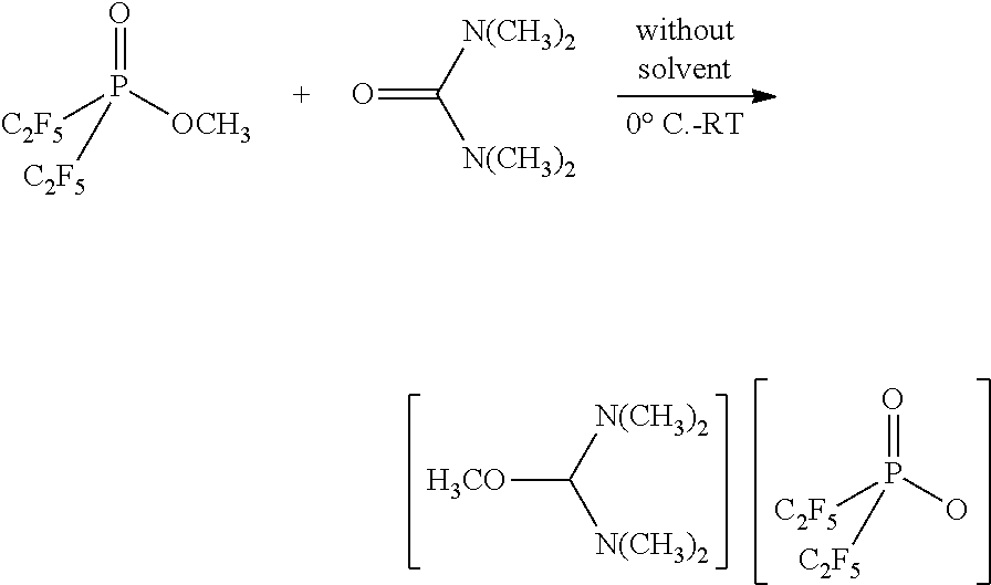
O=P([OCH3])([C2F5])[C2F5].O=C([N(CH3)2])[N(CH3)2].[H3CO]C([N(CH3)2])[N(CH3)2].O=P(O)([C2F5])[C2F5]
